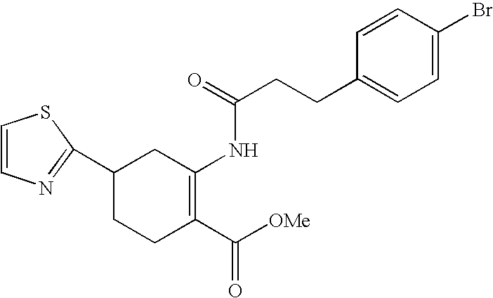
C1=CN=C(C2CCC(C([OMe])=O)=C(NC(CCC3=CC=C(Br)C=C3)=O)C2)S1
